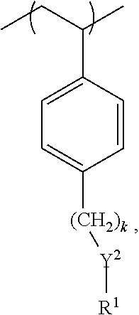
C1=CC(C(CC)C)=CC=C1[(CH2)k][Y2][R1]
